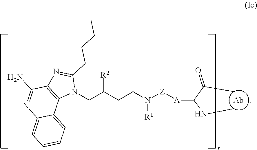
[A]([Z]N(CCC(CN1C(CCCC)=NC2=C1C1=CC=CC=C1N=C2N)[R2])[R1])C(NC)C(C)=O
